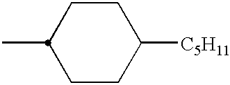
C1CC([C5H11])CCC1C
